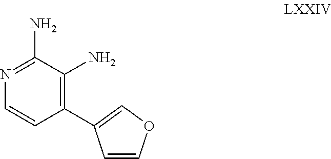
C1(C2=COC=C2)=C(N)C(N)=NC=C1
